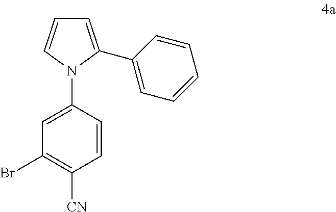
C1=C(C2=CC=CC=C2)N(C2=CC(Br)=C([CN])C=C2)C=C1
